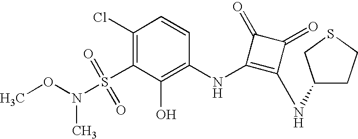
O(N(S(C1=C(Cl)C=CC(NC2=C(NC3CCSC3)C(=O)C2=O)=C1O)(=O)=O)C)C
